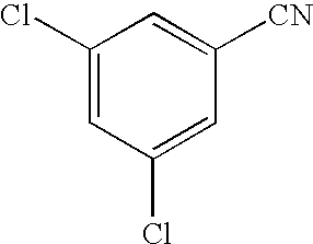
C1(Cl)=CC(Cl)=CC([CN])=C1
